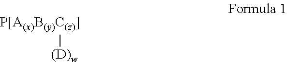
[P[A(x)B(y)C(z)]][(D)w]
